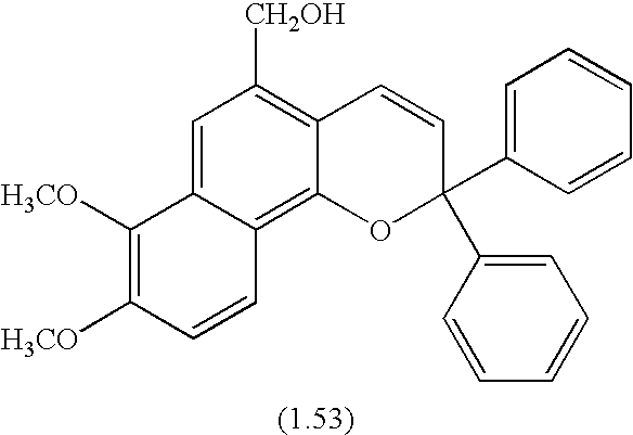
C1([H3CO])=C([H3CO])C=CC2=C3C(=C([CH2OH])C=C12)C=CC(C1=CC=CC=C1)(C1=CC=CC=C1)O3
